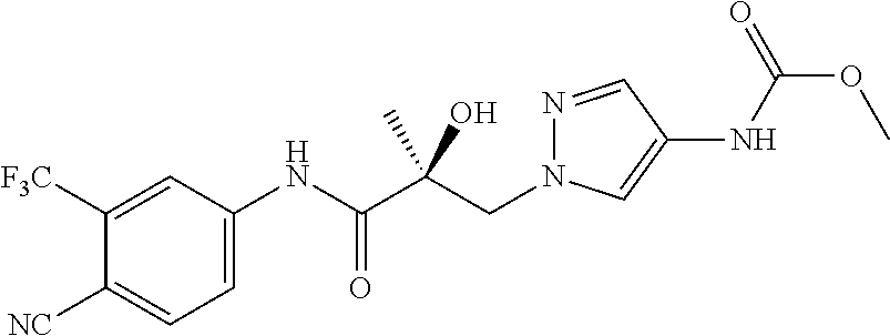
C(C(C(NC1=CC=C([NC])C([F3C])=C1)=O)(O)C)N1N=CC(NC(OC)=O)=C1
